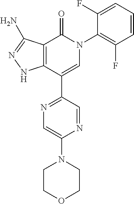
C1=CC=C(F)C(N2C(=O)C3=C(C(C4=NC=C(N5CCOCC5)N=C4)=C2)NN=C3N)=C1F
